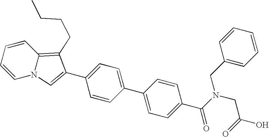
C1=C(C2=CN3C(=C2CCCC)C=CC=C3)C=CC(C2=CC=C(C(N(CC3=CC=CC=C3)CC(=O)O)=O)C=C2)=C1
